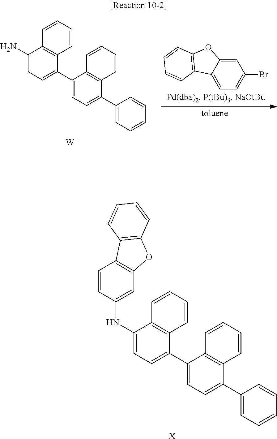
C1(NC2=CC3=C(C=C2)C2=C(O3)C=CC=C2)=CC=C(C2=CC=C(C3=CC=CC=C3)C3=C2C=CC=C3)C2=C1C=CC=C2.[X].C1(N)=CC=C(C2=CC=C(C3=CC=CC=C3)C3=C2C=CC=C3)C2=C1C=CC=C2.[W].C1=C2C(=CC=C1Br)C1=C(O2)C=CC=C1
